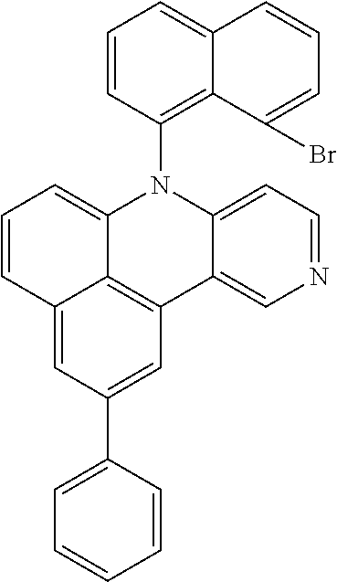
C1=CC2=CC(C3=CC=CC=C3)=CC3=C2C(=C1)N(C1=C2C(=CC=C1)C=CC=C2Br)C1=CC=NC=C13
